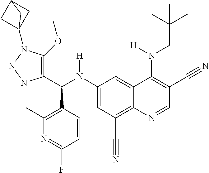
C1(N(C(C2=C(OC)N(C34CC(C3)C4)NN2)C2=C(C)N=C(F)C=C2)[H])=CC(C#N)=C2C(=C1)C(N(CC(C)(C)C)[H])=C(C#N)C=N2
